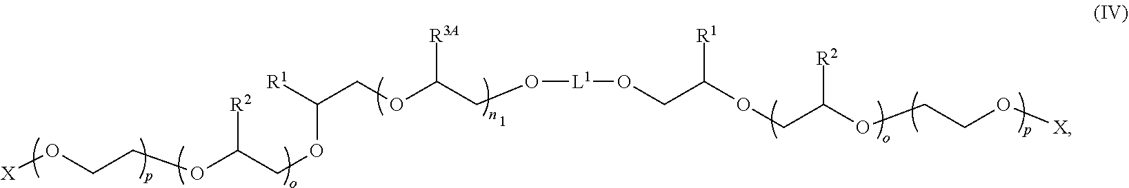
O([L1]OCC(OCC(OCCO[X])[R2])[R1])CC(OCC([R1])OCC(OCCO[X])[R2])[R3A]
